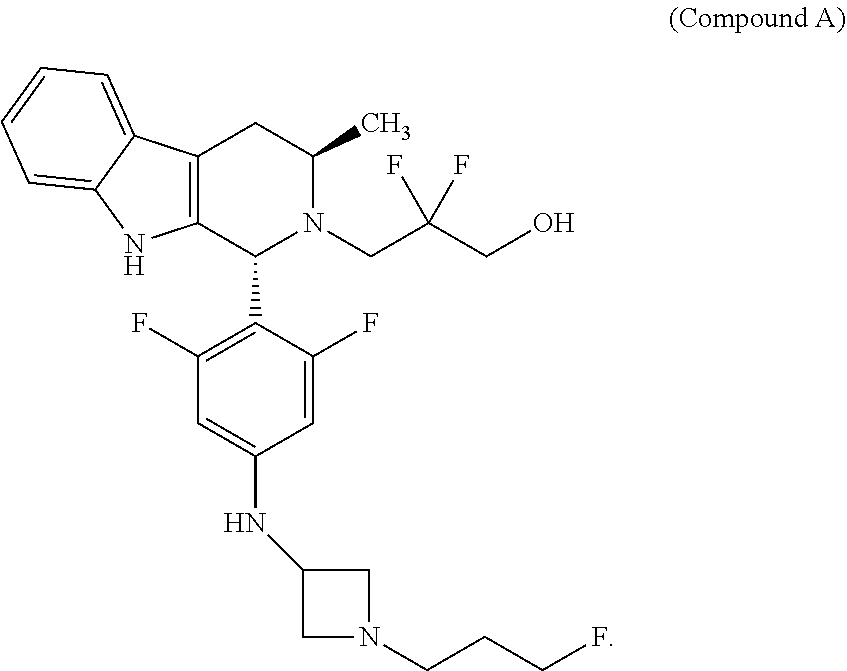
C12=C(C(C3=C(F)C=C(NC4CN(CCCF)C4)C=C3F)N(CC(CO)(F)F)C(C)C1)NC1=CC=CC=C21
